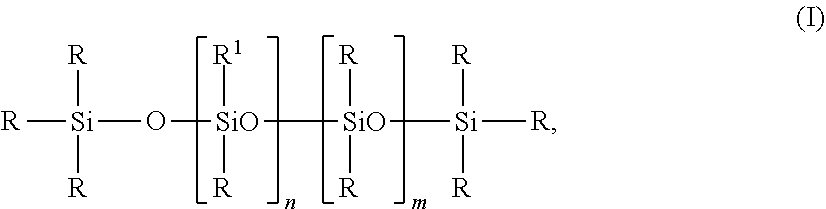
[R][Si](O[SiO]([SiO]([Si]([R])([R])[R])([R])[R])([R1])[R])([R])[R]
